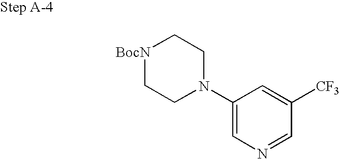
C1(N2CC[BocN]CC2)=CN=CC([CF3])=C1
